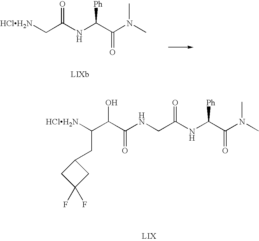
[HClH2N]CC(NC(C(N(C)C)=O)[Ph])=O.[HClH2N]C(C(C(=O)NCC(NC(C(N(C)C)=O)[Ph])=O)O)CC1CC(F)(F)C1
